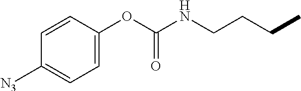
C1=CC(OC(NCCCC)=O)=CC=C1[N3]
